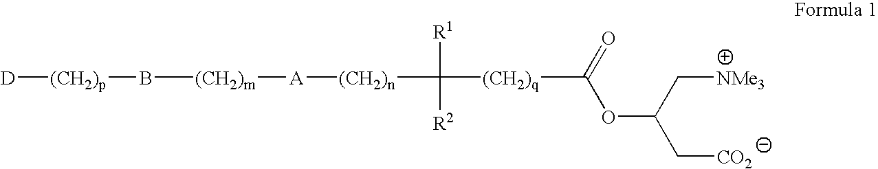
[D][(CH2)p]B[(CH2)m][A][(CH2)n]C([R1])([R2])[(CH2)q]C(OC(C[CO2])C[NMe3])=O
